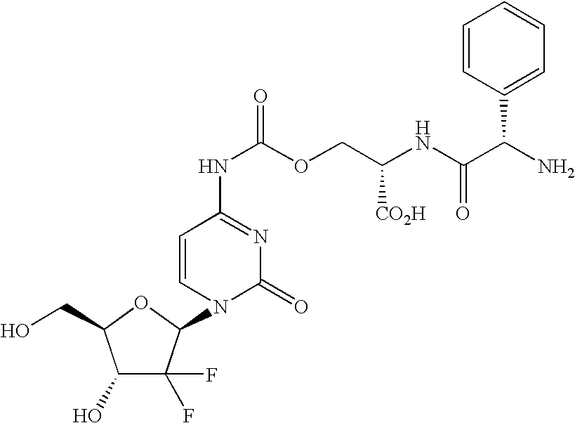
C1(O)C(F)(F)C(N2C(=O)N=C(NC(OCC(NC(C(N)C3=CC=CC=C3)=O)[CO2H])=O)C=C2)OC1CO
